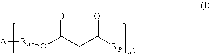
O(C(CC([RB])=O)=O)[RA][A]
